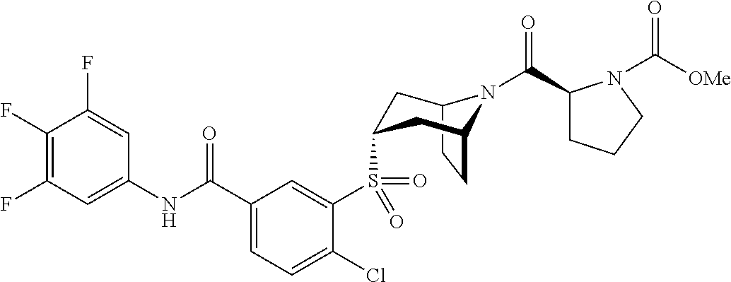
C1(F)=C(F)C=C(NC(C2=CC=C(Cl)C(S(=O)(=O)C3CC4N(C(C5CCCN5C([OMe])=O)=O)C(CC4)C3)=C2)=O)C=C1F
